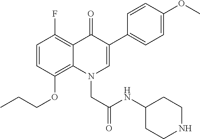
C1=CC(OCCC)=C2C(=C1F)C(=O)C(C1=CC=C(OC)C=C1)=CN2CC(NC1CCNCC1)=O
